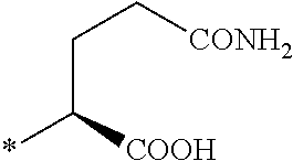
*C([COOH])CC[CONH2]
